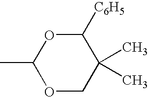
C1(C)OCC(C)(C)C([C6H5])O1
